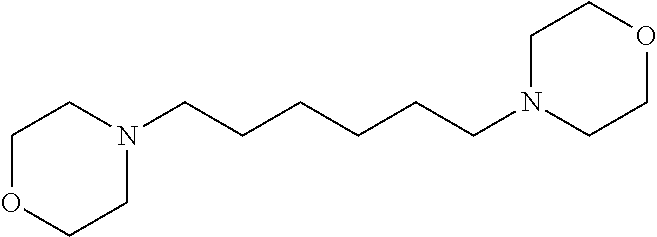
C1OCCN(CCCCCCN2CCOCC2)C1
